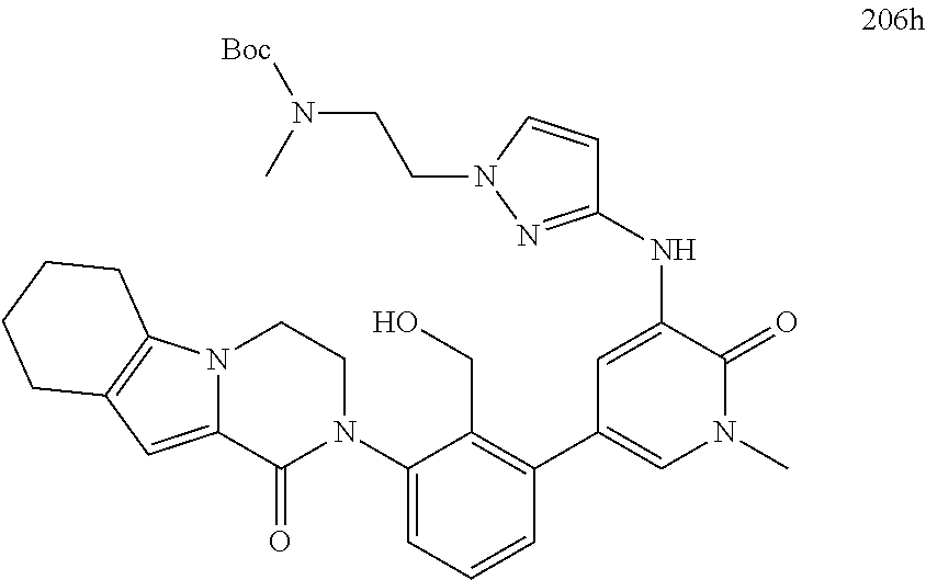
N12C(=CC3=C1CCCC3)C(=O)N(C1=CC=CC(C3=CN(C)C(=O)C(NC4=NN(CCN([Boc])C)C=C4)=C3)=C1CO)CC2
